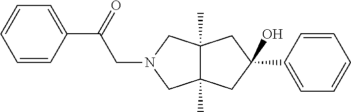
C12(C)C(C)(CC(O)(C3=CC=CC=C3)C1)CN(CC(C1=CC=CC=C1)=O)C2
